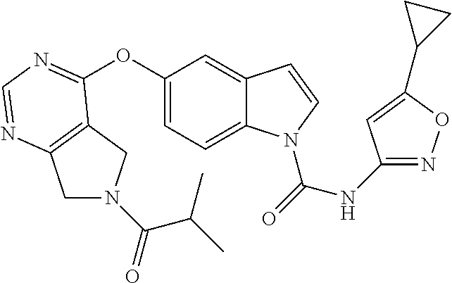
C12=C(N=CN=C1OC1=CC=C3C(=C1)C=CN3C(=O)NC1=NOC(C3CC3)=C1)CN(C(=O)C(C)C)C2
